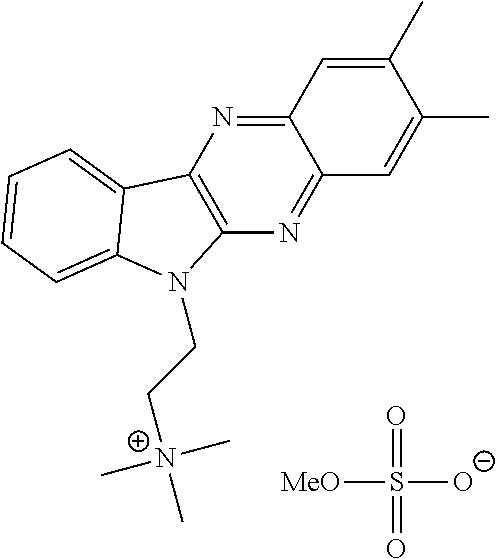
C12=C(N(CC[N+](C)(C)C)C3=CC=CC=C13)N=C1C(=N2)C=C(C)C(C)=C1.[MeO]S([O-])(=O)=O
